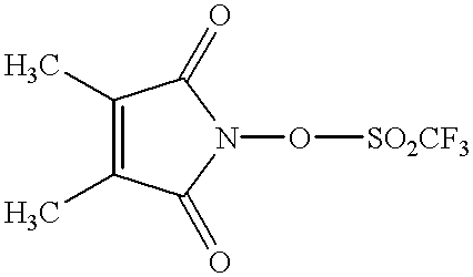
C1(C)=C(C)C(=O)N(O[SO2CF3])C1=O
